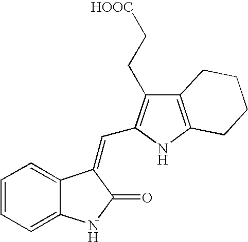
C1=CC=C2C(=C1)C(=CC1=C(CC[HOOC])C3=C(N1)CCCC3)C(=O)N2
